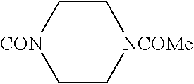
C1C[CON]CC[NCOMe]1
